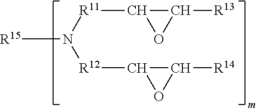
[R15]N([R11]C1C([R13])O1)[R12]C1C([R14])O1
